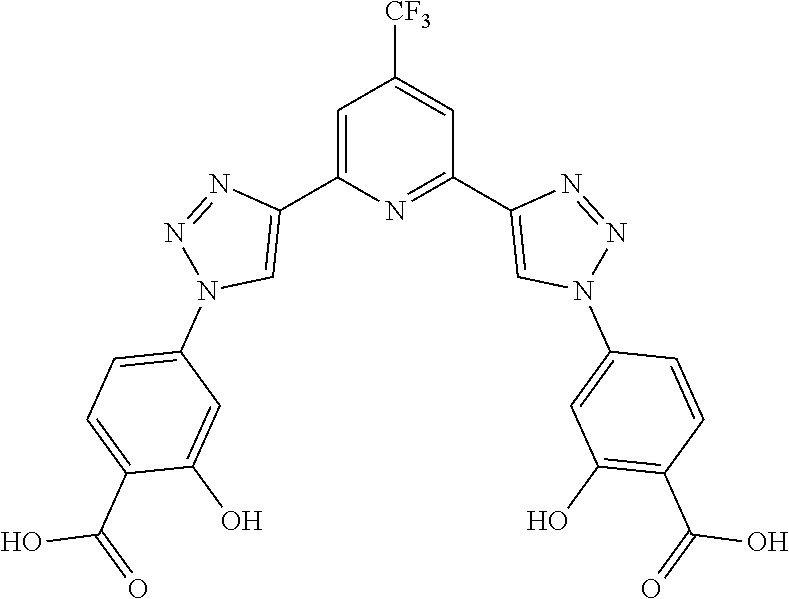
C1=C(C2=CN(C3=CC=C(C(=O)O)C(O)=C3)N=N2)N=C(C2=CN(C3=CC(O)=C(C(=O)O)C=C3)N=N2)C=C1[CF3]
